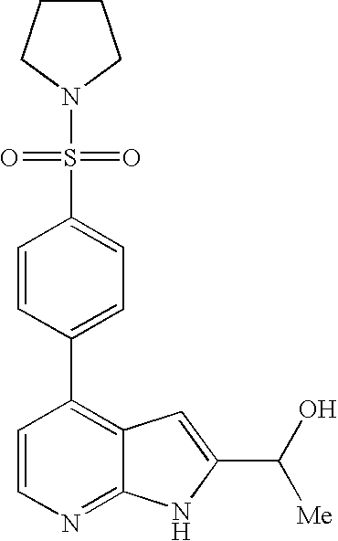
N1(S(C2=CC=C(C3=C4C(=NC=C3)NC(C([Me])O)=C4)C=C2)(=O)=O)CCCC1
